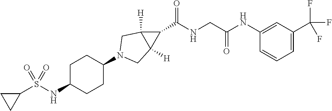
N(C1CCC(N2CC3([H])C(C(=O)NCC(NC4=CC(C(F)(F)F)=CC=C4)=O)C3([H])C2)CC1)S(C1CC1)(=O)=O
